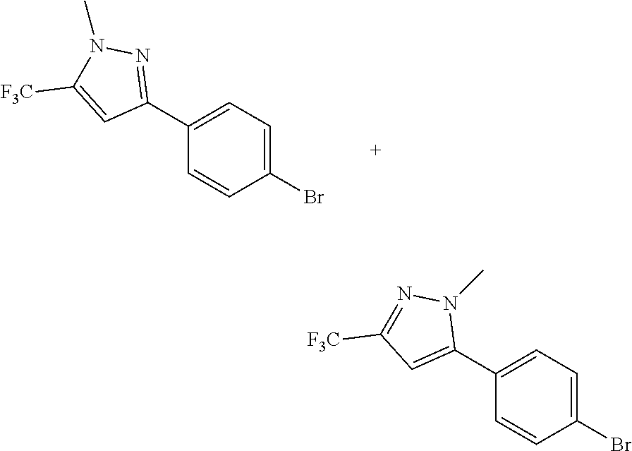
C1(C2=CC=C(Br)C=C2)=NN(C)C([F3C])=C1.C1(C2=CC=C(Br)C=C2)=CC([F3C])=NN1C
